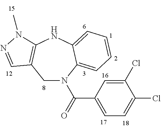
C1C2=C(NC3=CC=CC=C3N1C(C1=CC=C(Cl)C(Cl)=C1)=O)N(C)N=C2
